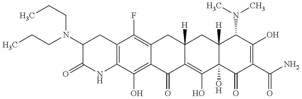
C12=C(C(O)=C3C(=C1F)CC1([H])C(=C(O)C4(O)C([H])(C1)C(N(C)C)C(O)=C(C(N)=O)C4=O)C3=O)NC(=O)C(N(CCC)CCC)C2
